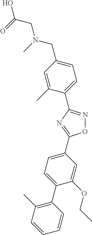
O1N=C(C2=CC=C(CN(C)CC(O)=O)C=C2C)N=C1C1=CC=C(C2=C(C)C=CC=C2)C(OCC)=C1
